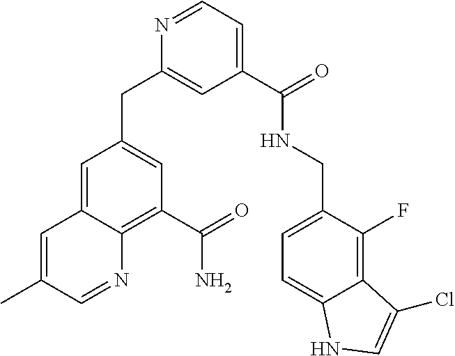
C1=C2C(=C(C(=O)N)C=C1CC1=CC(C(=O)NCC3=CC=C4C(=C3F)C(Cl)=CN4)=CC=N1)N=CC(C)=C2
